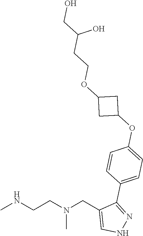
CNCCN(CC1=CNN=C1C1=CC=C(OC2CC(OCCC(CO)O)C2)C=C1)C
